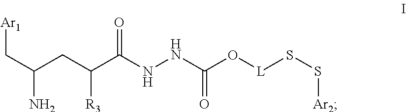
[Ar1]CC(CC(C(NNC(O[L]SS[Ar2])=O)=O)[R3])N
